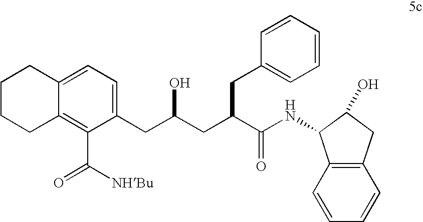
C1(C([NHBu])=O)=C2C(=CC=C1CC(CC(C(NC1C3=C(C=CC=C3)CC1O)=O)CC1=CC=CC=C1)O)CCCC2
